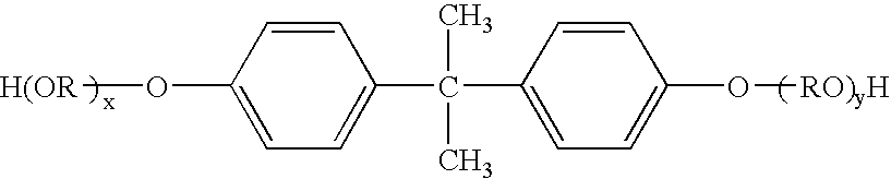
[H(OR]OC1=CC=C(C(C2=CC=C(O[RO)yH])C=C2)(C)C)C=C1
